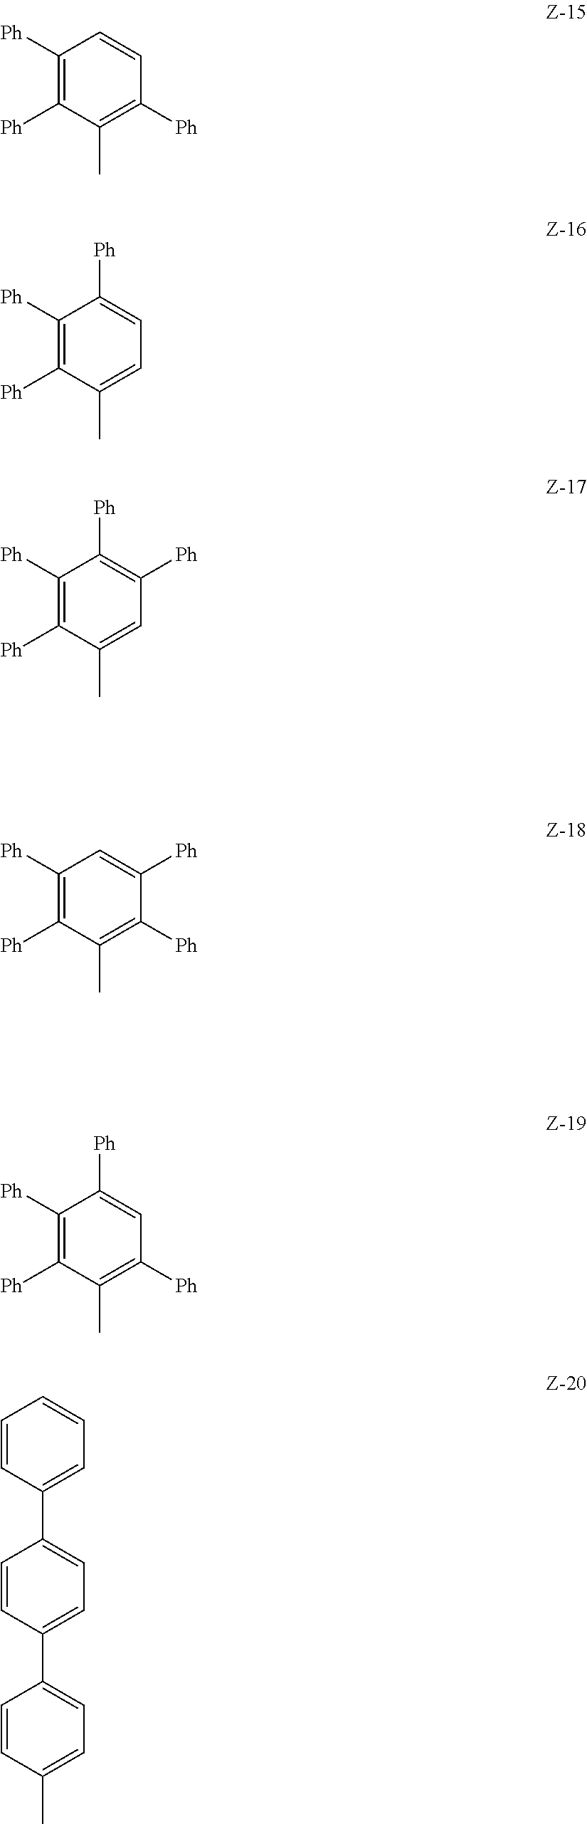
C1([Ph])=C([Ph])C(C)=C([Ph])C=C1.C1([Ph])=C([Ph])C(C)=CC=C1[Ph].C1([Ph])=C([Ph])C(C)=CC([Ph])=C1[Ph].C1([Ph])=C([Ph])C(C)=C([Ph])C([Ph])=C1.C1([Ph])=C([Ph])C(C)=C([Ph])C=C1[Ph].C1=CC(C2=CC=C(C3=CC=C(C)C=C3)C=C2)=CC=C1
